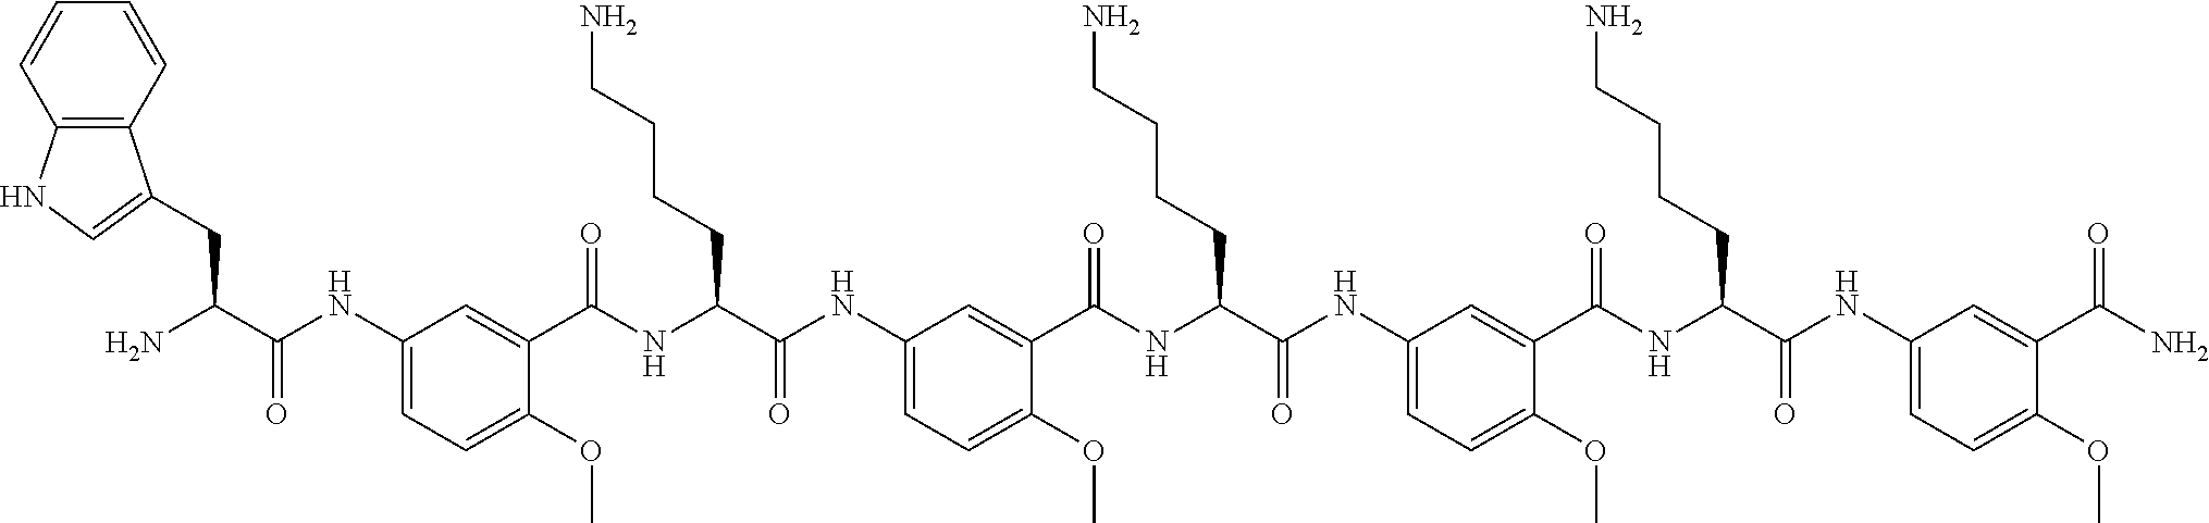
C1(NC(C(N)CC2=CNC3=C2C=CC=C3)=O)=CC=C(OC)C(C(NC(C(NC2=CC=C(OC)C(C(NC(C(NC3=CC=C(OC)C(C(NC(C(NC4=CC=C(OC)C(C(N)=O)=C4)=O)CCCCN)=O)=C3)=O)CCCCN)=O)=C2)=O)CCCCN)=O)=C1
